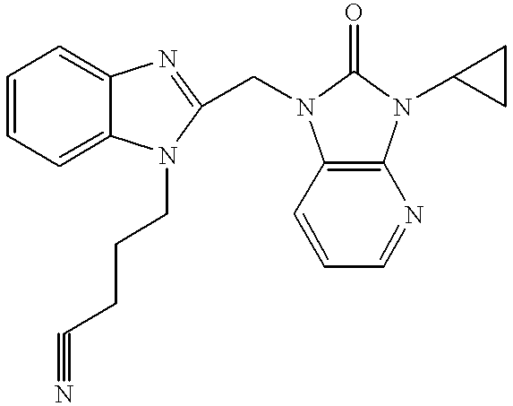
C1=CC=C2C(=C1)N=C(CN1C3=C(N(C4CC4)C1=O)N=CC=C3)N2CCCC#N
